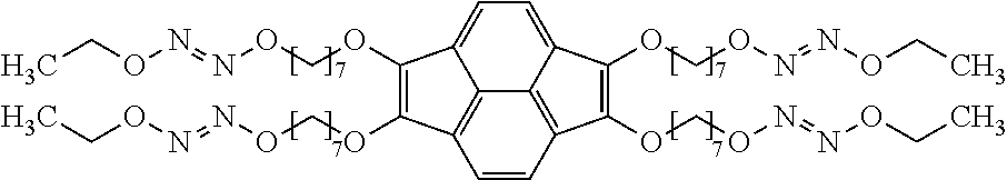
C1(OCON=NOCC)=C(OCON=NOCC)C2=C3C4=C(C(OCON=NOCC)=C(OCON=NOCC)C4=CC=C13)C=C2
